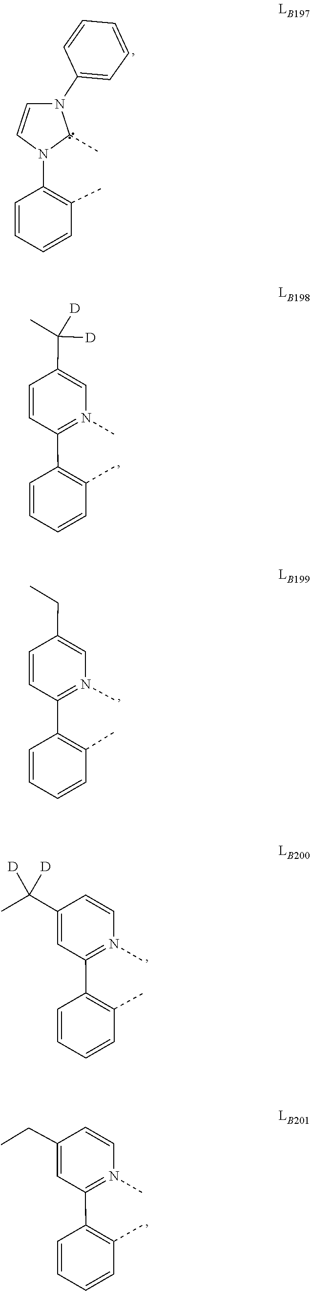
C1=CC=CC(C)=C1N1C=CN(C2=CC=CC=C2)C1C.C1=CC(C(C)([D])[D])=CN(C)=C1C1=C(C)C=CC=C1.C1=CC(CC)=CN(C)=C1C1=C(C)C=CC=C1.C1=C(C(C)([D])[D])C=CN(C)=C1C1=C(C)C=CC=C1.C1=C(CC)C=CN(C)=C1C1=C(C)C=CC=C1
